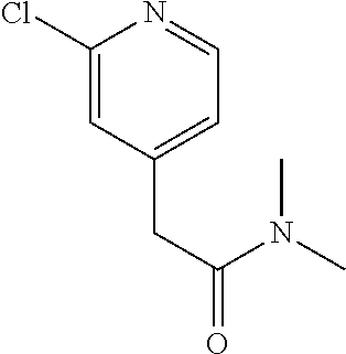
C1(Cl)=CC(CC(N(C)C)=O)=CC=N1
